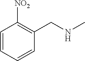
C1=CC=CC(CNC)=C1[NO2]
